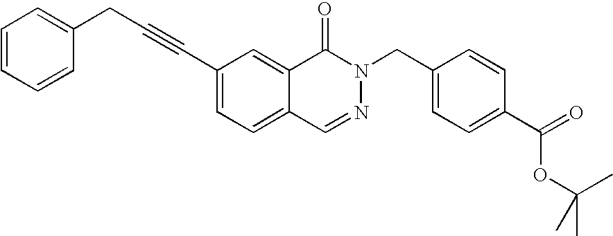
C1=CC=CC(CC#CC2=CC=C3C(=C2)C(=O)N(CC2=CC=C(C(=O)OC(C)(C)C)C=C2)N=C3)=C1
